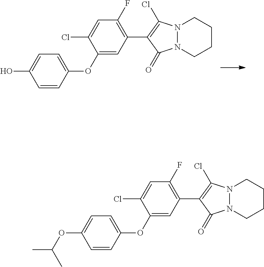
C1=CC(OC2=CC(C3=C(Cl)N4N(C3=O)CCCC4)=C(F)C=C2Cl)=CC=C1O.C1=CC(OC2=CC(C3=C(Cl)N4N(C3=O)CCCC4)=C(F)C=C2Cl)=CC=C1OC(C)C
